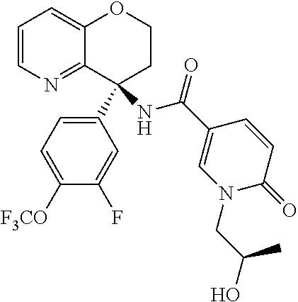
C1=CN=C2C(=C1)OCCC2(NC(=O)C1=CN(CC(O)C)C(=O)C=C1)C1=CC=C([F3CO])C(F)=C1
